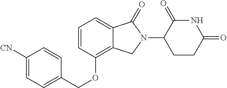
O(C1=C2C(=CC=C1)C(=O)N(C1CCC(=O)NC1=O)C2)CC1=CC=C([CN])C=C1
